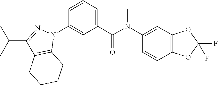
C1(N(C(C2=CC=CC(N3C4=C(C(C(C)C)=N3)CCCC4)=C2)=O)C)=CC2=C(C=C1)OC(F)(F)O2
